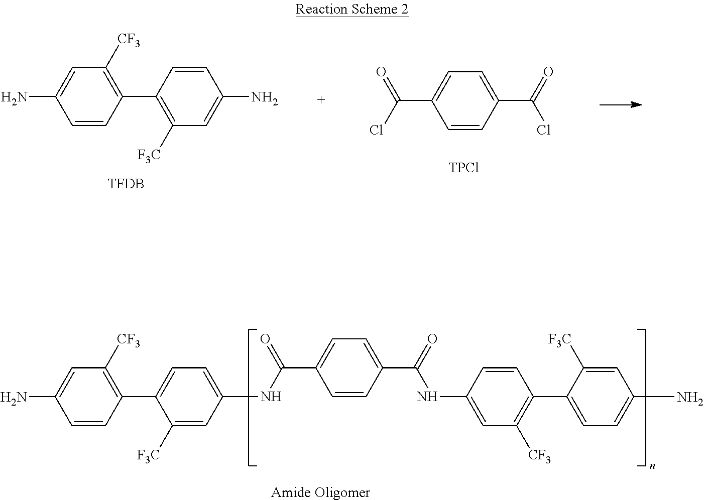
C1(C2=C([F3C])C=C(N)C=C2)=C([CF3])C=C(N)C=C1.[TFDB].C1(C(=O)Cl)=CC=C(C(Cl)=O)C=C1.[TPCl].C1(C2=CC=C(NC(=O)C3=CC=C(C(NC4=CC([CF3])=C(C5=CC=C(N)C=C5[F3C])C=C4)=O)C=C3)C=C2[F3C])=C([CF3])C=C(N)C=C1.[Amide Oligomer]
